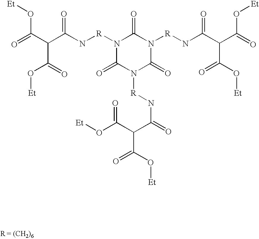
N1([R]NC(C(C(=O)O[Et])C(=O)O[Et])=O)C(=O)N([R]NC(C(C(=O)O[Et])C(O[Et])=O)=O)C(=O)N([R]NC(C(C(=O)O[Et])C(O[Et])=O)=O)C1=O
